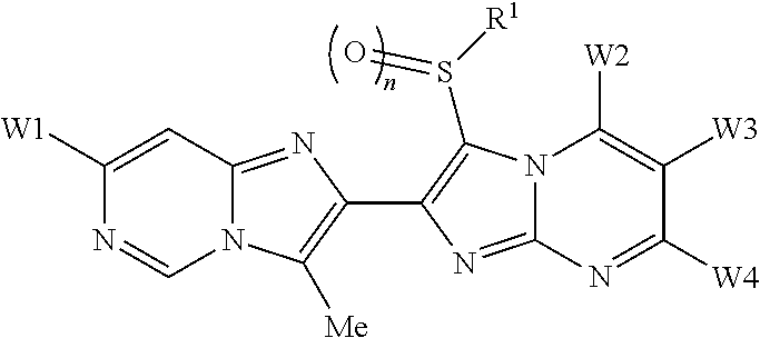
C1([W1])=CC2=NC(C3=C(S([R1])=O)N4C(=N3)N=C([W4])C([W3])=C4[W2])=C([Me])N2C=N1
